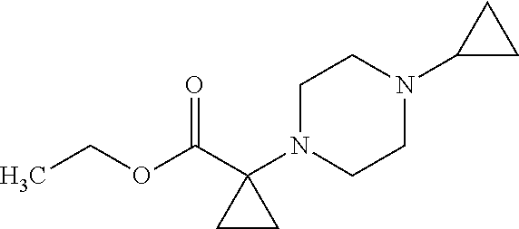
O(C(C1(N2CCN(C3CC3)CC2)CC1)=O)CC
